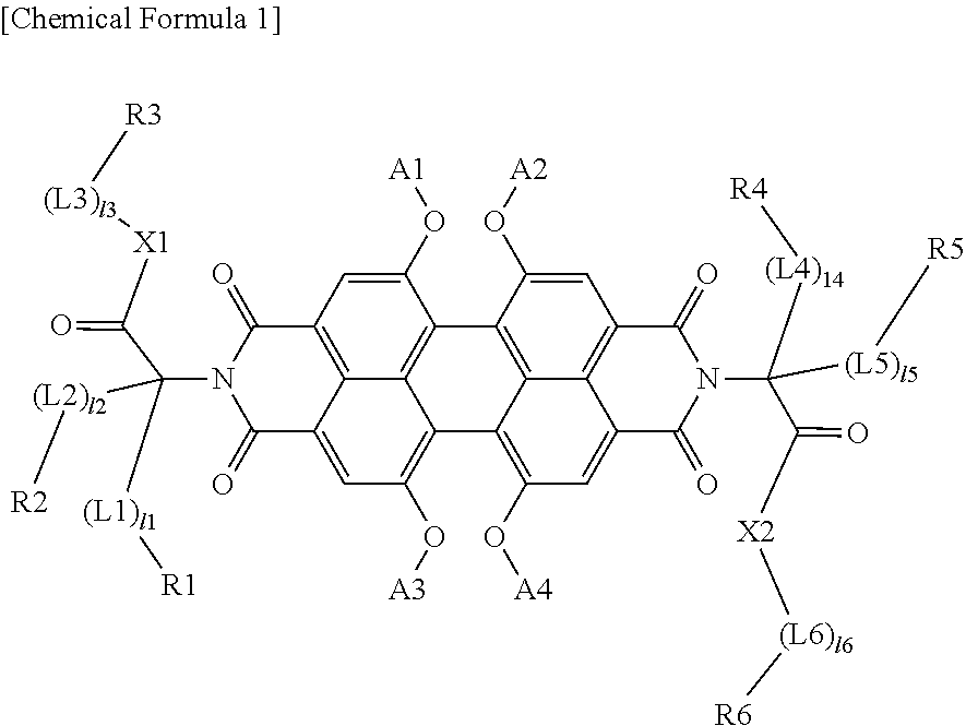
C12=C3C(=CC(O[A3])=C4C3=C(C(O[A1])=C1)C1=C3C4=C(O[A4])C=C4C3=C(C=C1O[A2])C(=O)N(C([(L4)14][R4])(C([X2][(L6)l6][R6])=O)[(L5)l5][R5])C4=O)C(=O)N(C([(L1)l1][R1])([(L2)l2][R2])C(=O)[X1][(L3)l3][R3])C2=O
